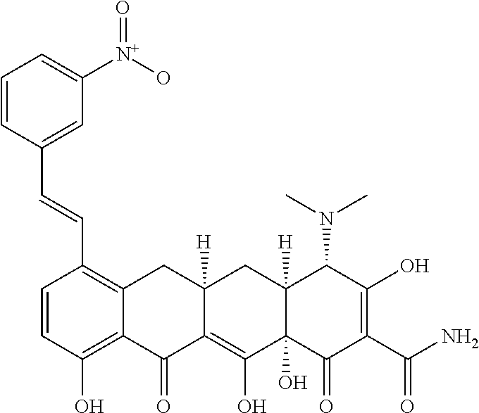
C1=CC(O)=C2C(=C1C=CC1=CC([N+](O)=O)=CC=C1)CC1([H])C(=C(O)C3(O)C([H])(C1)C(N(C)C)C(O)=C(C(N)=O)C3=O)C2=O
